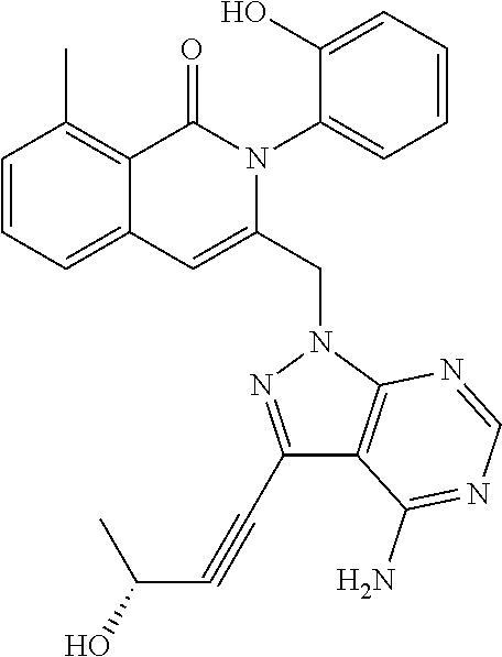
C1=CC=C2C(=C1C)C(=O)N(C1=CC=CC=C1O)C(CN1C3=C(C(N)=NC=N3)C(C#CC(O)C)=N1)=C2
